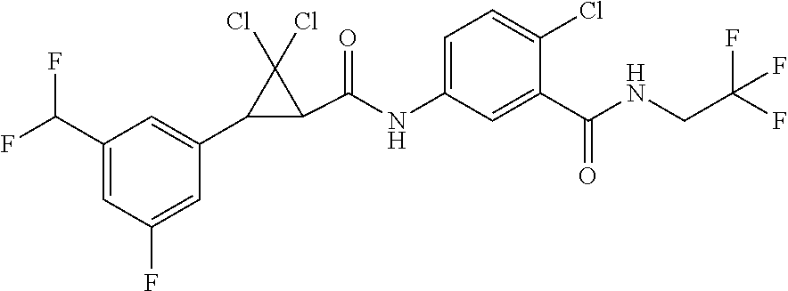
C1(C(F)F)=CC(F)=CC(C2C(C(=O)NC3=CC=C(Cl)C(C(NCC(F)(F)F)=O)=C3)C2(Cl)Cl)=C1
